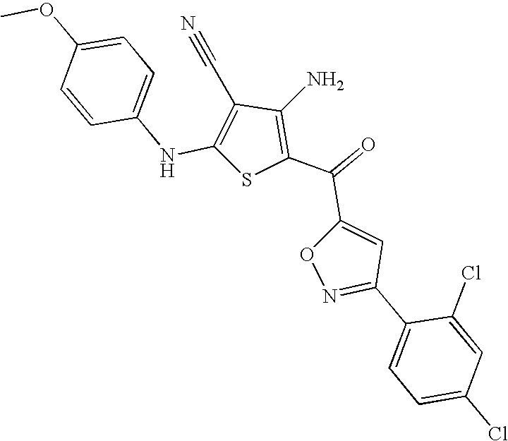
COC1=CC=C(NC2=C(C#N)C(N)=C(C(=O)C3=CC(C4=CC=C(Cl)C=C4Cl)=NO3)S2)C=C1
